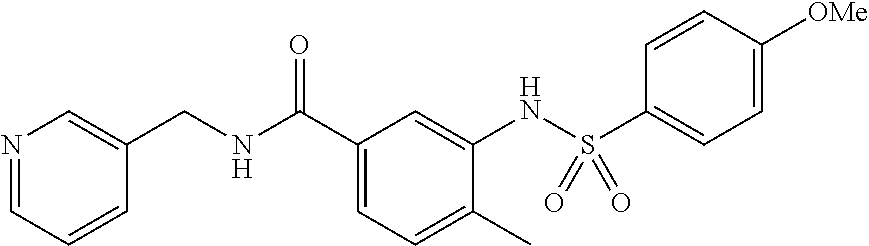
N1=CC=CC(CNC(C2=CC=C(C)C(NS(C3=CC=C([OMe])C=C3)(=O)=O)=C2)=O)=C1
